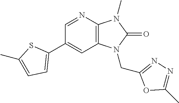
C1(C2=CC=C(C)S2)=CC2=C(N=C1)N(C)C(=O)N2CC1=NN=C(C)O1
